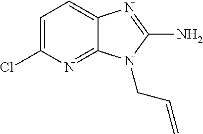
C1=C(Cl)N=C2C(=C1)N=C(N)N2CC=C
